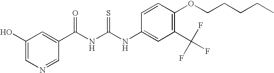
C(NC(NC1=CC(C(F)(F)F)=C(OCCCCC)C=C1)=S)(=O)C1=CC(O)=CN=C1
